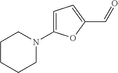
C1CCCN(C2=CC=C(C=O)O2)C1
